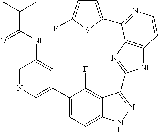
C1=C(C2=CC=C3C(=C2F)C(C2=NC4=C(N2)C=CN=C4C2=CC=C(F)S2)=NN3)C=C(NC(C(C)C)=O)C=N1
